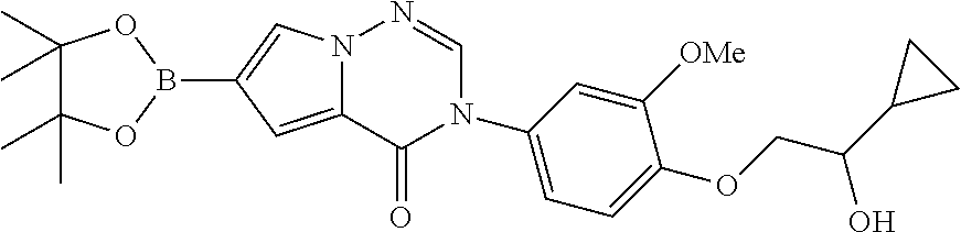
C12=CC(B3OC(C)(C)C(C)(C)O3)=CN1N=CN(C1=CC=C(OCC(C3CC3)O)C([OMe])=C1)C2=O
